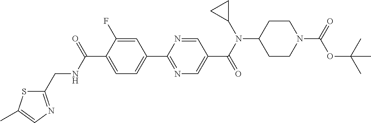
C1(C(NCC2=NC=C(C)S2)=O)=CC=C(C2=NC=C(C(N(C3CC3)C3CCN(C(=O)OC(C)(C)C)CC3)=O)C=N2)C=C1F
